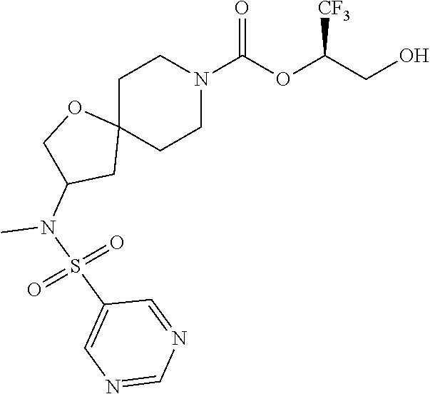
C1C2(CCN(C(OC(CO)[CF3])=O)C1)OCC(N(C)S(=O)(=O)C1=CN=CN=C1)C2
